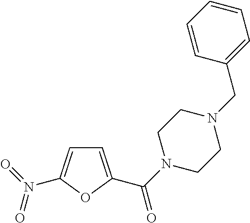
C1=C(N(=O)=O)OC(C(=O)N2CCN(CC3=CC=CC=C3)CC2)=C1
